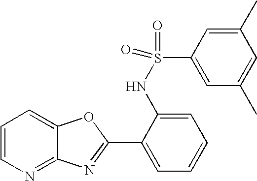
C12=NC=CC=C1OC(C1=CC=CC=C1NS(=O)(C1=CC(C)=CC(C)=C1)=O)=N2
